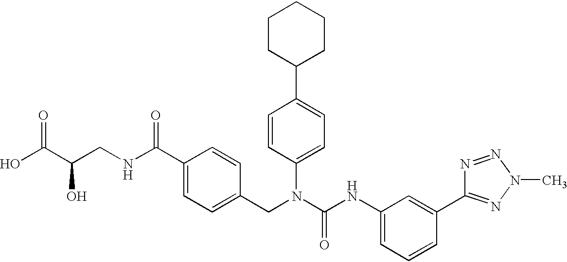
OC(C(CNC(C1=CC=C(CN(C(NC2=CC=CC(C3=NN(C)N=N3)=C2)=O)C2=CC=C(C3CCCCC3)C=C2)C=C1)=O)O)=O
